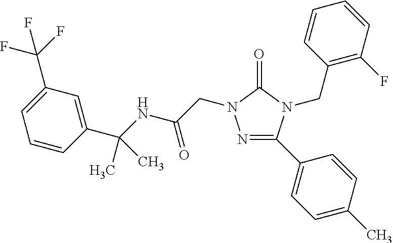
N1=C(C2=CC=C(C)C=C2)N(CC2=C(F)C=CC=C2)C(=O)N1CC(=O)NC(C)(C1=CC(C(F)(F)F)=CC=C1)C
